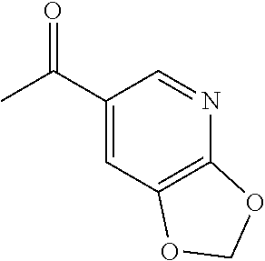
C1(C(C)=O)=CC2=C(N=C1)OCO2
